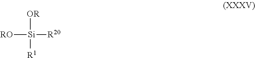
[RO][Si]([R20])([R1])[OR]
